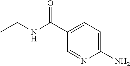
C1(N)=CC=C(C(NCC)=O)C=N1
